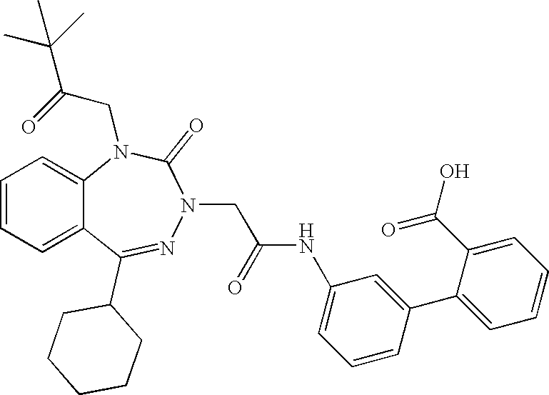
C1=CC=C2C(=C1)N(CC(C(C)(C)C)=O)C(=O)N(CC(NC1=CC=CC(C3=CC=CC=C3C(=O)O)=C1)=O)N=C2C1CCCCC1
